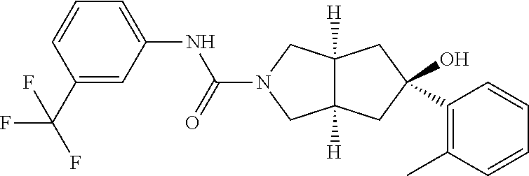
C1=CC=CC(C)=C1C1(O)CC2([H])C([H])(CN(C(NC3=CC=CC(C(F)(F)F)=C3)=O)C2)C1
